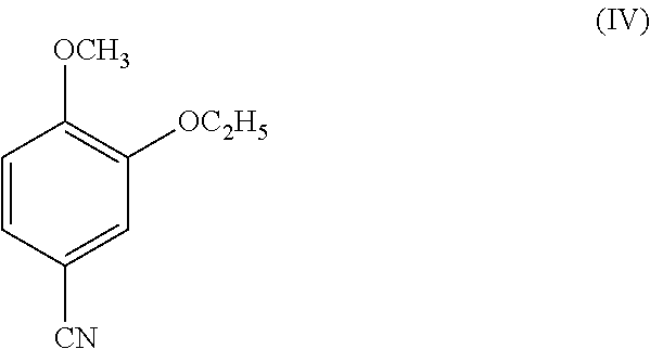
C1=CC([CN])=CC([OC2H5])=C1[OCH3]
